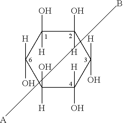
C1(O)([H])C([H])(O)C([H])(O)C(O)([H])C(O)([H])C1([H])O.[A].B
